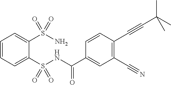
C1=CC=C(S(NC(C2=CC(C#N)=C(C#CC(C)(C)C)C=C2)=O)(=O)=O)C(S(N)(=O)=O)=C1
